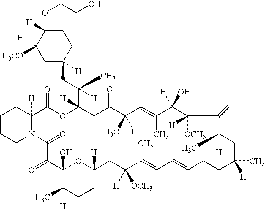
C1C(OCCO)([H])C([H])([H3CO])CC(CC(C2([H])CC(=O)C(C)([H])C=C(C)C([H])(O)C([OCH3])([H])C(=O)C([H])(C)CC(C)([H])CCC=CC=C(C)C([H])([OCH3])CC3([H])CCC(C)([H])C(O)(C(=O)C(=O)N4C([H])(C(=O)O2)CCCC4)O3)(C)[H])([H])C1
